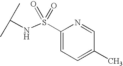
C(NS(C1=CC=C(C)C=N1)(=O)=O)(C)C
